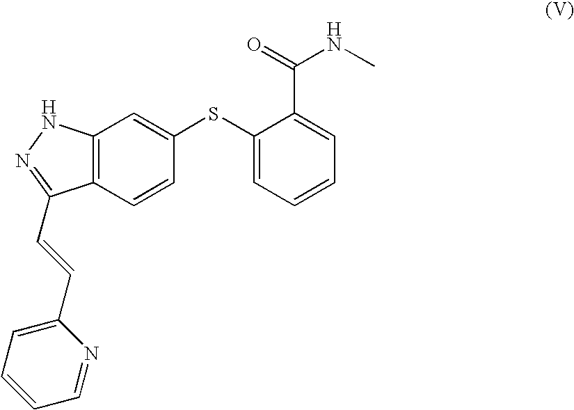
C1=C(C=CC2=NNC3=C2C=CC(SC2=CC=CC=C2C(NC)=O)=C3)N=CC=C1
